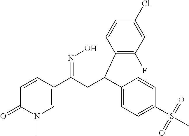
C1=CC(C(CC(C2=CC=C(S(=O)(C)=O)C=C2)C2=C(F)C=C(Cl)C=C2)=NO)=CN(C)C1=O
